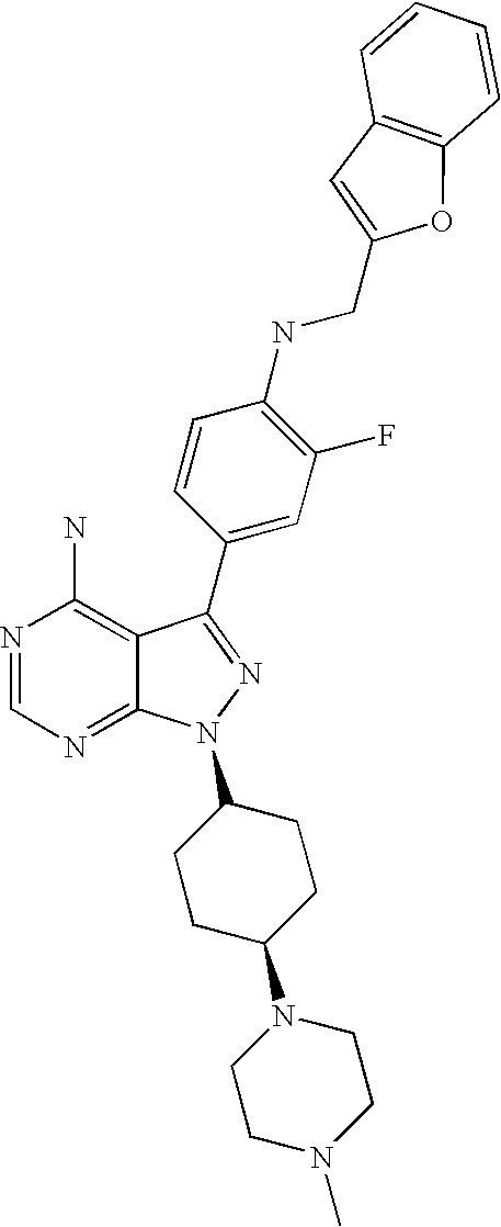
N1=CN=C2C(=C1N)C(C1=CC(F)=C(NCC3=CC4=C(O3)C=CC=C4)C=C1)=NN2C1CCC(N2CCN(C)CC2)CC1
